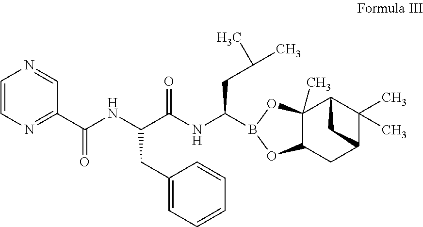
C12(C)C(CC3C(C)(C)C1C3)OB(C(NC(C(CC1=CC=CC=C1)NC(C1=NC=CN=C1)=O)=O)CC(C)C)O2
